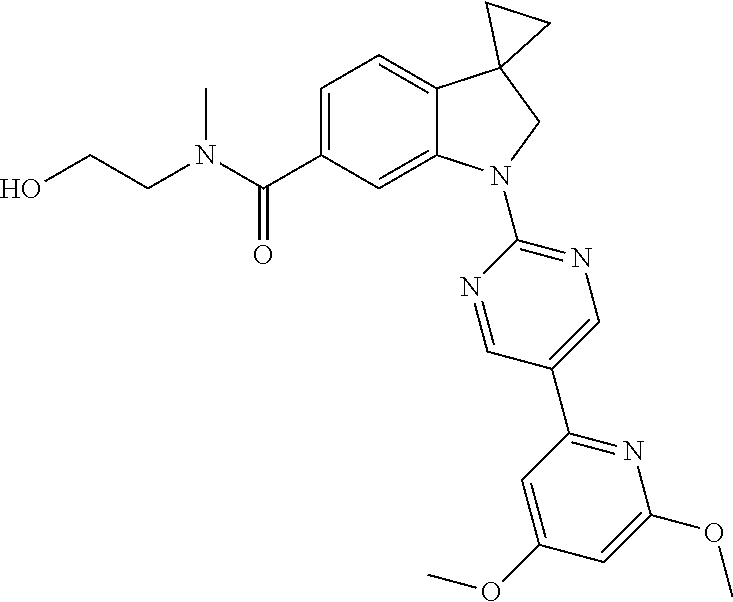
C(C1=CC=C2C(=C1)N(C1=NC=C(C3=NC(OC)=CC(OC)=C3)C=N1)CC21CC1)(=O)N(C)CCO
